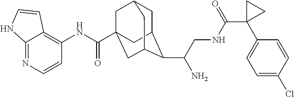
C1C2C(C(CNC(C3(C4=CC=C(Cl)C=C4)CC3)=O)N)C3CC(C(NC4=C5C(=NC=C4)NC=C5)=O)(CC1C3)C2
